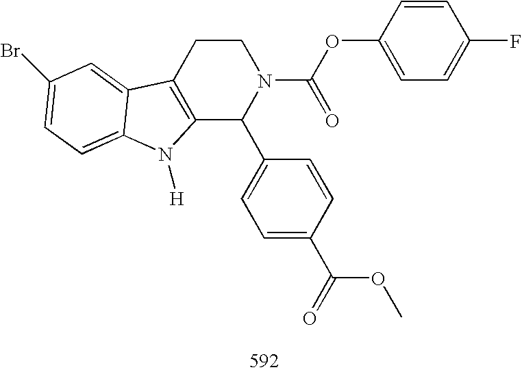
C12=C(CCN(C(OC3=CC=C(F)C=C3)=O)C1C1=CC=C(C(=O)OC)C=C1)C1=CC(Br)=CC=C1N2[H]
